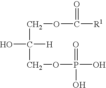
C(OC([R1])=O)C([H])(O)COP(O)(=O)O
